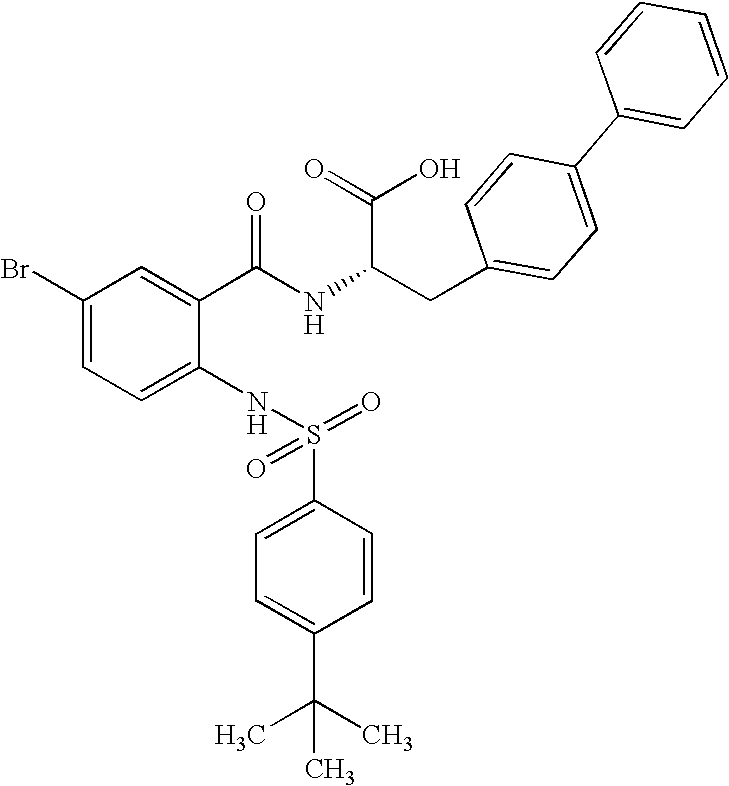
C1(Br)=CC=C(NS(=O)(C2=CC=C(C(C)(C)C)C=C2)=O)C(C(NC(CC2=CC=C(C3=CC=CC=C3)C=C2)C(=O)O)=O)=C1
